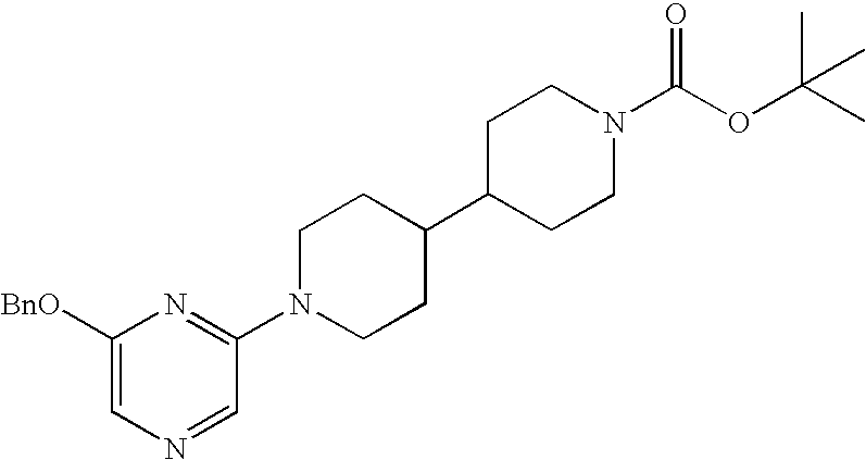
C1([BnO])=CN=CC(N2CCC(C3CCN(C(OC(C)(C)C)=O)CC3)CC2)=N1
